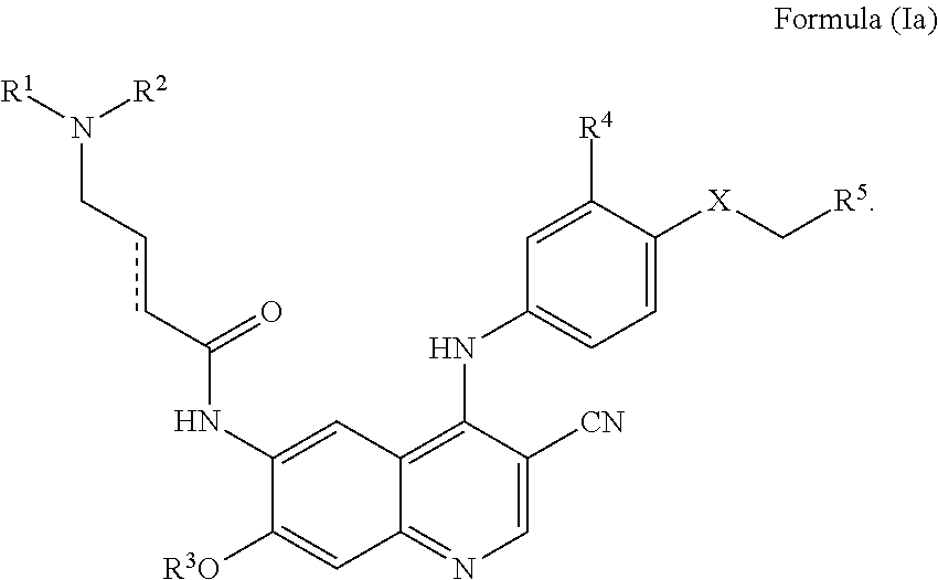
C1(NC(ccCN([R1])[R2])=O)=CC2=C(NC3=CC=C([X]C[R5])C([R4])=C3)C([CN])=CN=C2C=C1[R3O]
